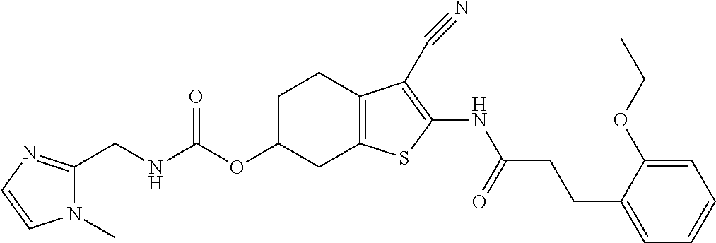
N(C(OC1CC2=C(CC1)C(C#N)=C(NC(CCC1=CC=CC=C1OCC)=O)S2)=O)CC1=NC=CN1C
